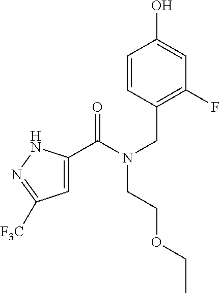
C1=C(C(N(CC2=C(F)C=C(O)C=C2)CCOCC)=O)NN=C1[F3C]
